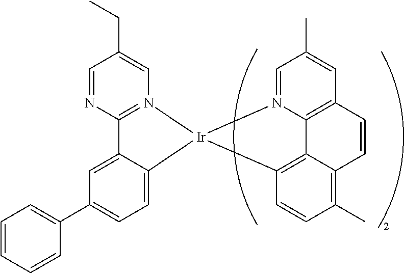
C12=N(C=C(CC)C=N1)[Ir]1(C3=CC=C(C4=CC=CC=C4)C=C23)C2=C3C4=C(C=C(C)C=N41)C=CC3=C(C)C=C2
